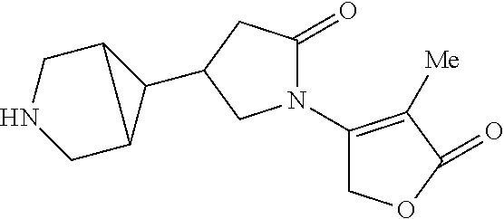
C1C2C(C3CC(=O)N(C4=C([Me])C(=O)OC4)C3)C2CN1
